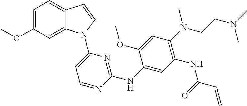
C1(NC2=NC(N3C4=CC(OC)=CC=C4C=C3)=CC=N2)=CC(NC(C=C)=O)=C(N(CCN(C)C)C)C=C1OC
